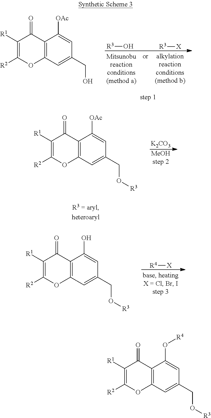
[R3]O.[R3][X].C12=C(C=C(CO)C=C1[OAc])OC([R2])=C([R1])C2=O.[MeOHstep 2].[K2CO3].C12=C(C=C(CO[R3])C=C1[OAc])OC([R2])=C([R1])C2=O.C12=C(C=C(CO[R3])C=C1O)OC([R2])=C([R1])C2=O.[R4][X].C12=C(C=C(CO[R3])C=C1O[R4])OC([R2])=C([R1])C2=O
